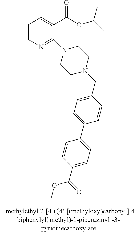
C1=CN=C(N2CCN(CC3=CC=C(C4=CC=C(C(=O)OC)C=C4)C=C3)CC2)C(C(OC(C)C)=O)=C1
